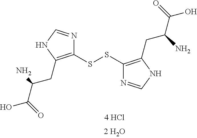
C1(SSC2=C(CC(N)C(O)=O)NC=N2)=C(CC(N)C(O)=O)NC=N1
